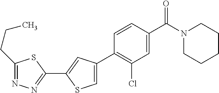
C1(C2=C(Cl)C=C(C(N3CCCCC3)=O)C=C2)=CSC(C2=NN=C(CCC)S2)=C1
